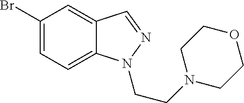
BrC1=CC=C2C(=C1)C=NN2CCN1CCOCC1
